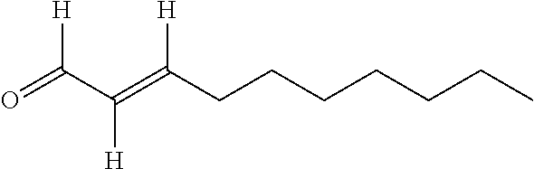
O=C(C(=C(CCCCCCC)[H])[H])[H]
